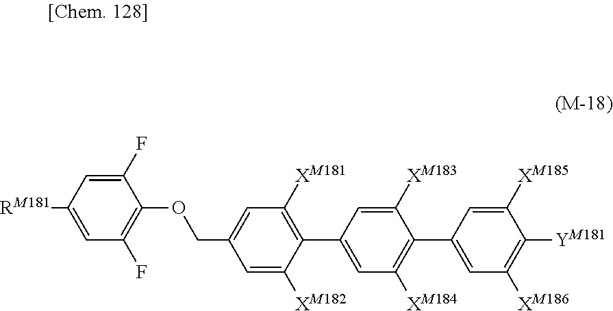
C1=C([RM181])C=C(F)C(OCC2=CC([XM181])=C(C3=CC([XM184])=C(C4=CC([XM186])=C([YM181])C([XM185])=C4)C([XM183])=C3)C([XM182])=C2)=C1F
